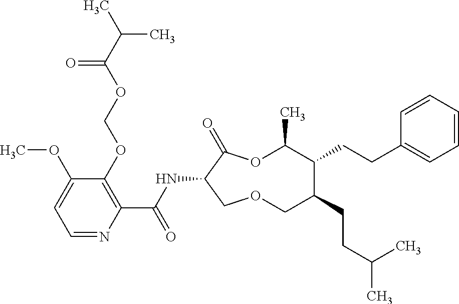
C1(OCOC(C(C)C)=O)=C(C(NC2C(=O)OC(C)C(CCC3=CC=CC=C3)C(CCC(C)C)COC2)=O)N=CC=C1OC
